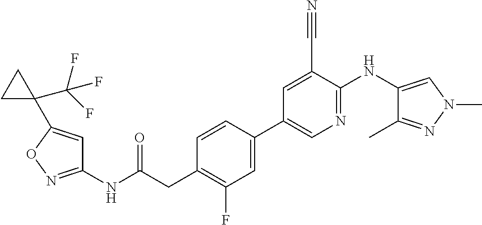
C1(NC(=O)CC2=C(F)C=C(C3=CN=C(NC4=CN(C)N=C4C)C(C#N)=C3)C=C2)=NOC(C2(C(F)(F)F)CC2)=C1
